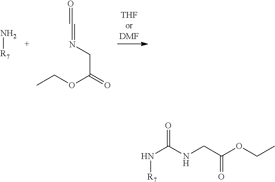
N[R7].C(=NCC(=O)OCC)=O.N([R7])C(=O)NCC(OCC)=O
